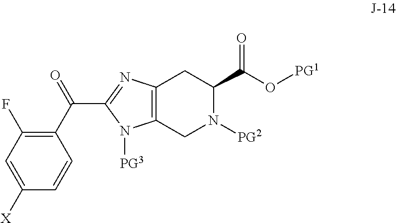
C1(C(=O)C2=NC3=C(N2[PG3])CN([PG2])C(C(O[PG1])=O)C3)=C(F)C=C([X])C=C1
